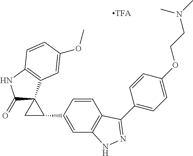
C1(=O)C2(C3=C(N1)C=CC(OC)=C3)CC2C1=CC2=C(C=C1)C(C1=CC=C(OCCN(C)C)C=C1)=NN2
